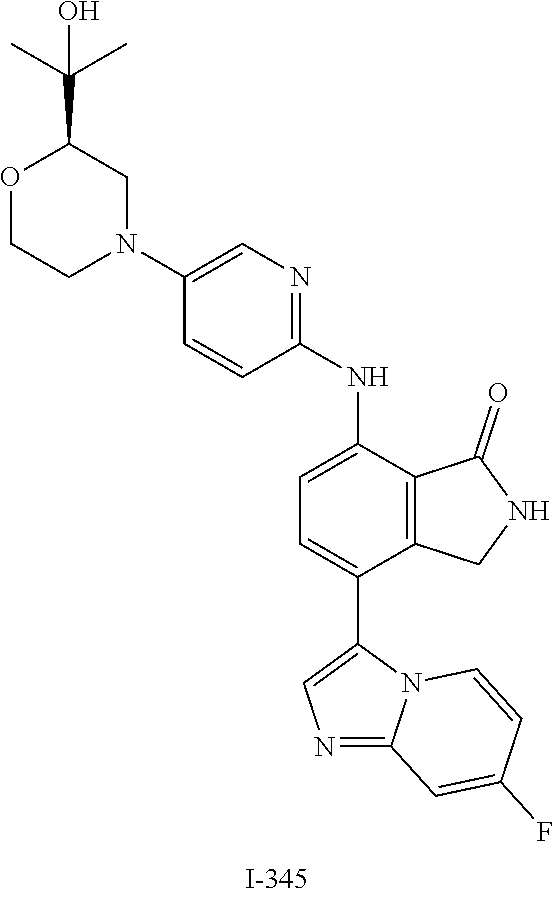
C1=C(C2=CN=C3N2C=CC(F)=C3)C2=C(C(=O)NC2)C(NC2=NC=C(N3CC(C(C)(C)O)OCC3)C=C2)=C1
